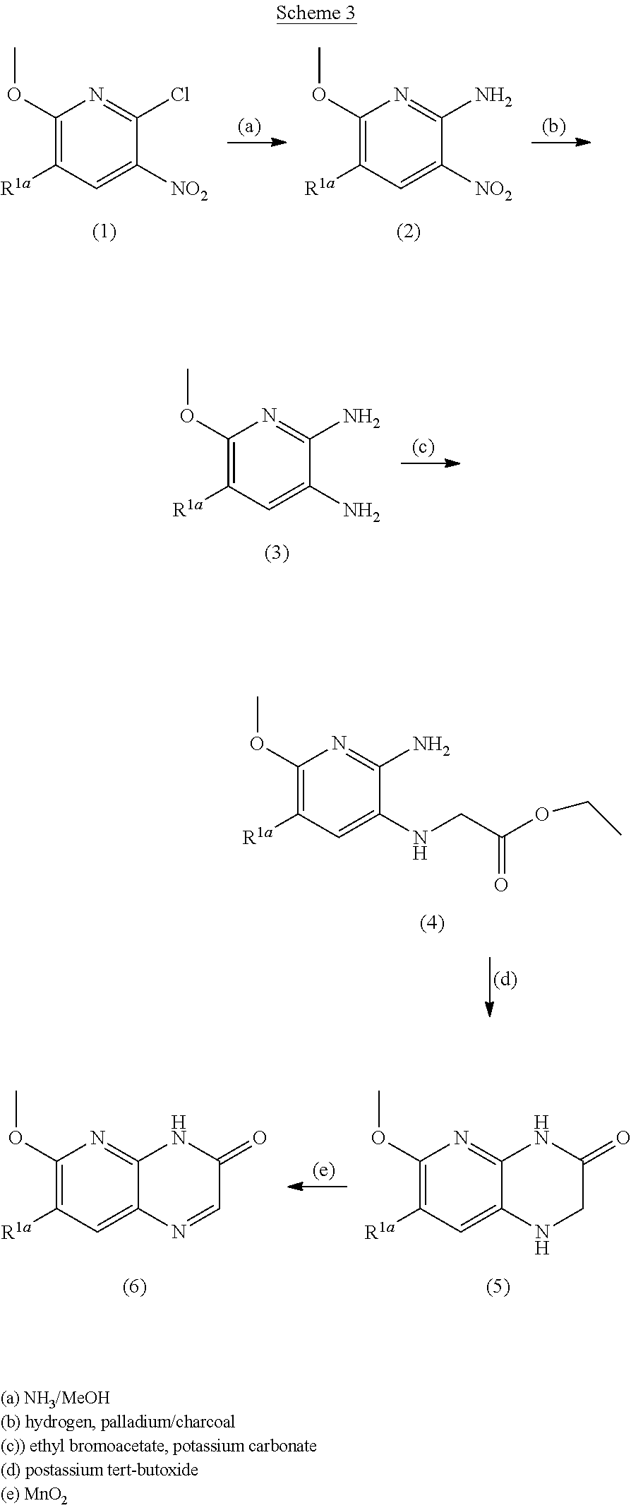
C1(OC)=C([R1a])C=C([NO2])C(Cl)=N1.C1(OC)=C([R1a])C=C([NO2])C(N)=N1.C1(OC)=C([R1a])C=C(N)C(N)=N1.C1(OC)=C([R1a])C=C(NCC(=O)OCC)C(N)=N1.C1(OC)=C([R1a])C=C2C(=N1)NC(=O)CN2.C1(OC)=C([R1a])C=C2C(=N1)NC(=O)C=N2
